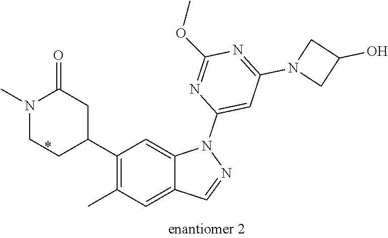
CC1=C(C2CC(=O)N(C)CC2)C=C2C(=C1)C=NN2C1=CC(N2CC(O)C2)=NC(OC)=N1
